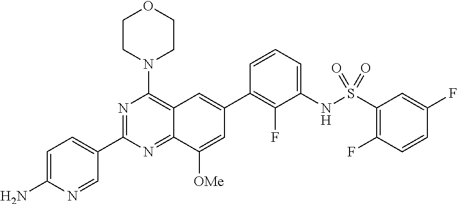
C12=NC(C3=CC=C(N)N=C3)=NC(N3CCOCC3)=C1C=C(C1=C(F)C(NS(C3=C(F)C=CC(F)=C3)(=O)=O)=CC=C1)C=C2[OMe]
